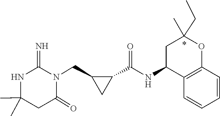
CC1(C)NC(=N)N(CC2C(C(=O)NC3C4=C(OC(CC)(C)C3)C=CC=C4)C2)C(=O)C1
